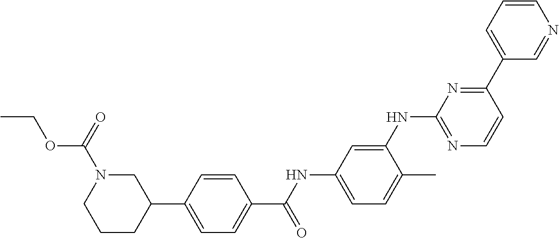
C1CCC(C2=CC=C(C(NC3=CC=C(C)C(NC4=NC=CC(C5=CC=CN=C5)=N4)=C3)=O)C=C2)CN1C(=O)OCC
